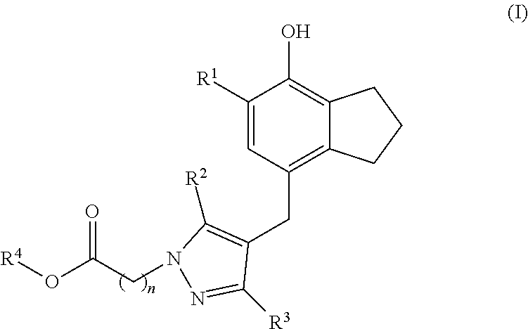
C1([R1])=CC(CC2=C([R2])N(CC(O[R4])=O)N=C2[R3])=C2C(=C1O)CCC2
